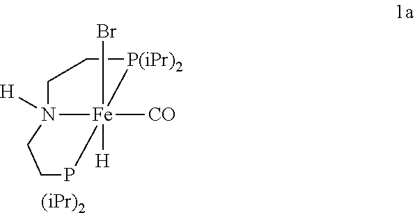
[(iPr)2].[P(iPr)2]1CCN2([H])CCP[Fe]12([H])([CO])Br
